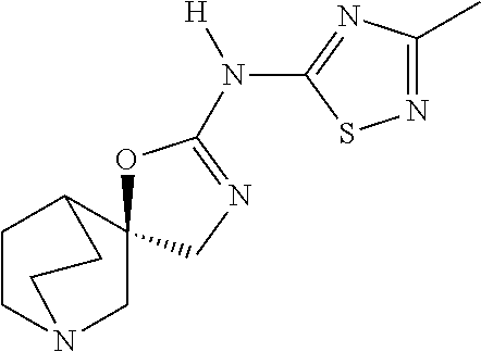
C1N2CCC(CC2)C12OC(N([H])C1=NC(C)=NS1)=NC2
